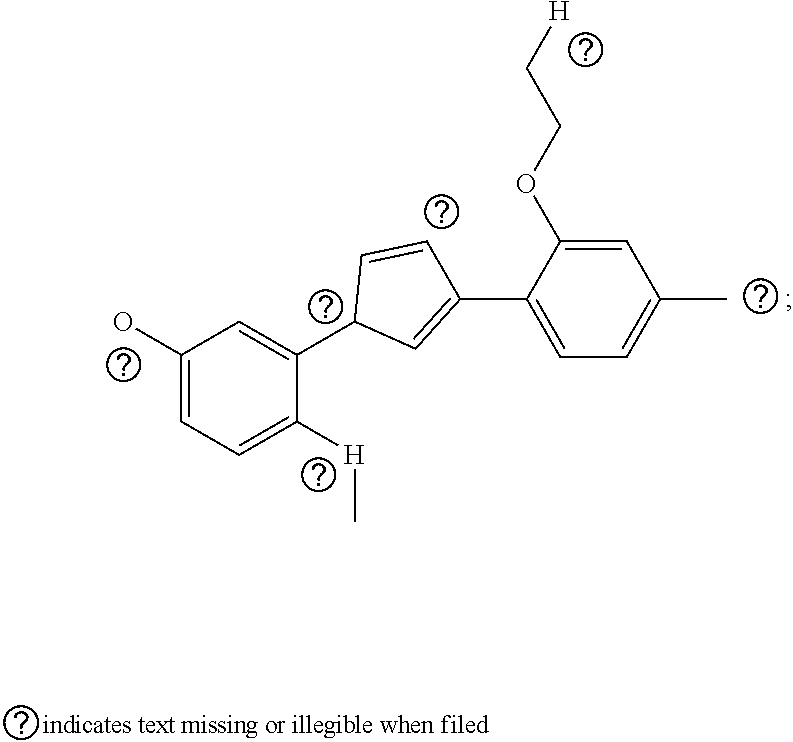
C1(O)=CC=C([H]C)C(C2C=C(C3=CC=C(C)C=C3OCC[H])C=C2)=C1
